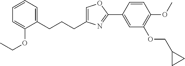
C1=C(CCCC2=CC=CC=C2OCC)N=C(C2=CC(OCC3CC3)=C(OC)C=C2)O1
